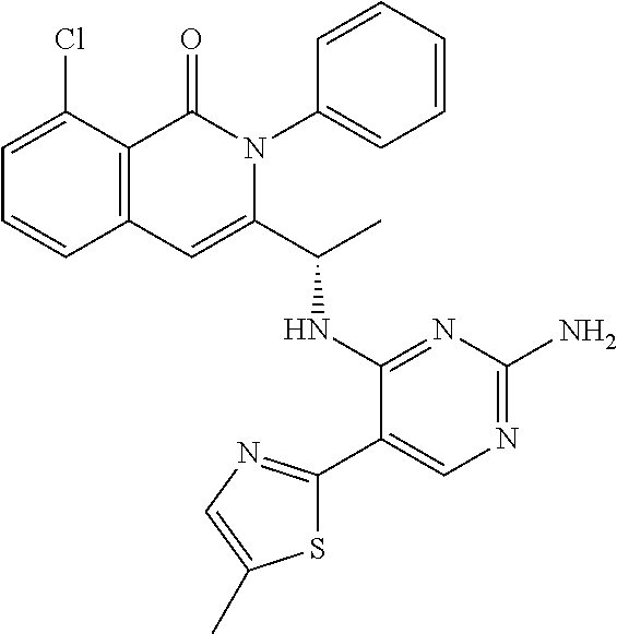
ClC1=CC=CC2=C1C(=O)N(C1=CC=CC=C1)C(C(C)NC1=NC(N)=NC=C1C1=NC=C(C)S1)=C2
